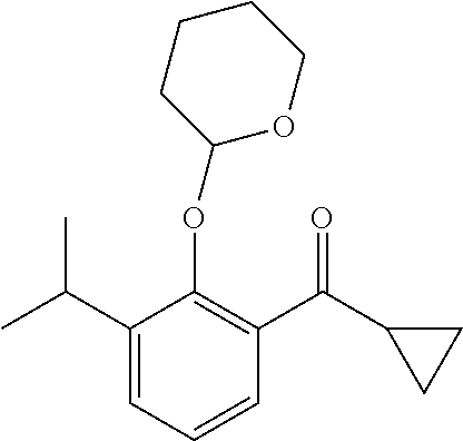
C1(C(C)C)=CC=CC(C(C2CC2)=O)=C1OC1OCCCC1
